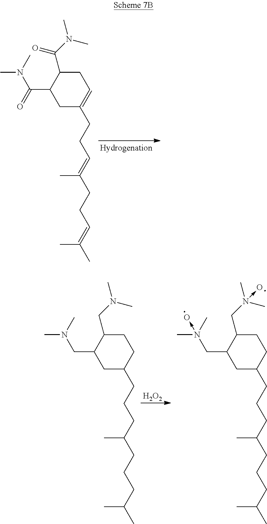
CN(C)C(=O)C1CC(CCC=C(CCC=C(C)C)C)=CCC1C(=O)N(C)C.CN(C)CC1CC(CCCC(CCCC(C)C)C)CCC1CN(C)C.CN(C)(CC1CC(CCCC(CCCC(C)C)C)CCC1CN(C)(C)->O)->O.[H2O2]
